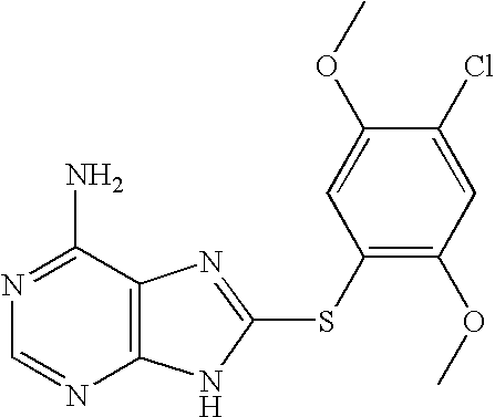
N1=C(N)C2=C(N=C1)NC(SC1=C(OC)C=C(Cl)C(OC)=C1)=N2
